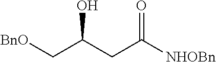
C(C(CC([NHOBn])=O)O)[BnO]
